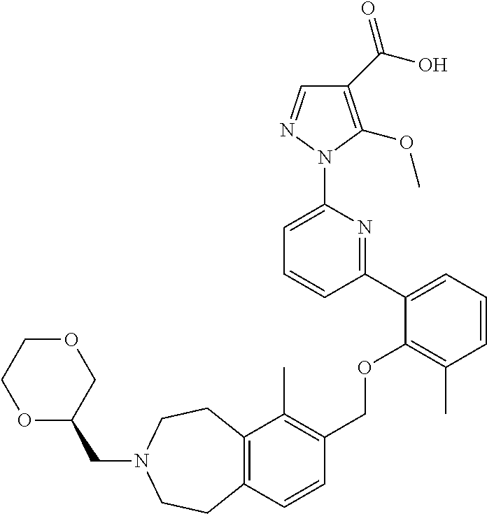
C1(C(O)=O)=C(OC)N(C2=CC=CC(C3=CC=CC(C)=C3OCC3=C(C)C4=C(C=C3)CCN(CC3COCCO3)CC4)=N2)N=C1
